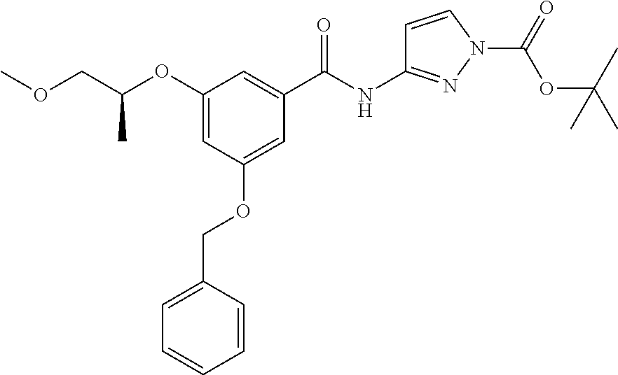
C1(OC(COC)C)=CC(OCC2=CC=CC=C2)=CC(C(NC2=NN(C(=O)OC(C)(C)C)C=C2)=O)=C1
